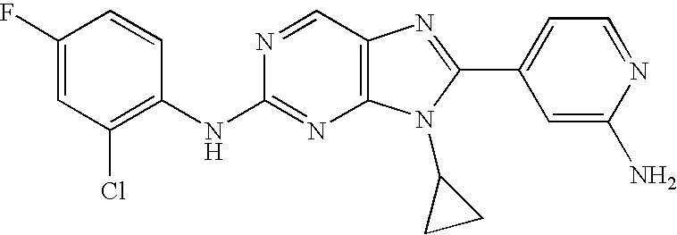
N(C1=NC2=C(C=N1)N=C(C1=CC=NC(N)=C1)N2C1CC1)C1=C(Cl)C=C(F)C=C1
